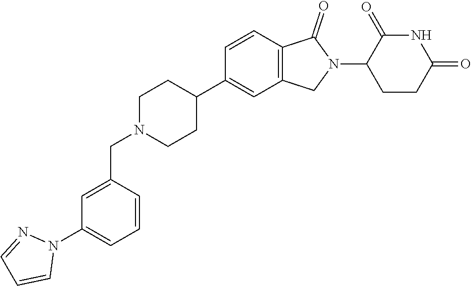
C1N(CC2=CC(N3N=CC=C3)=CC=C2)CCC(C2=CC3=C(C=C2)C(=O)N(C2CCC(=O)NC2=O)C3)C1
